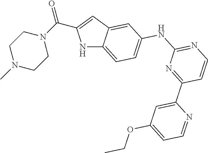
N1C2=CC=C(NC3=NC=CC(C4=CC(OCC)=CC=N4)=N3)C=C2C=C1C(=O)N1CCN(C)CC1
